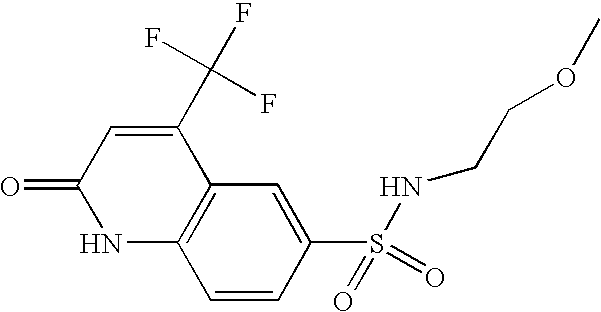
C12=C(C=C(S(=O)(=O)NCCOC)C=C1)C(C(F)(F)F)=CC(=O)N2
